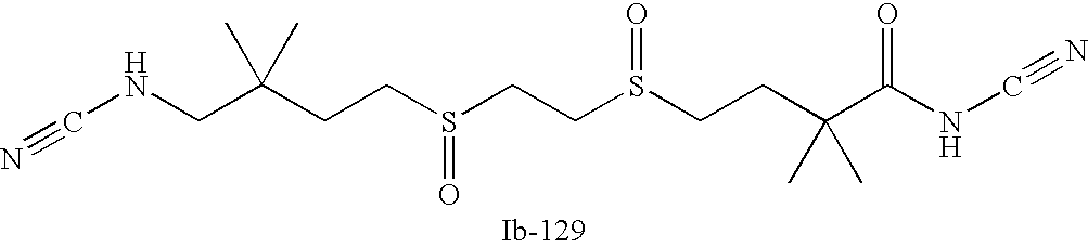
C(CCS(=O)CCS(=O)CCC(C)(CNC#N)C)(C)(C)C(NC#N)=O
